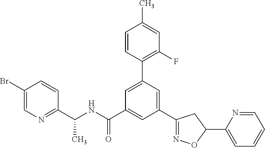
C1(C(NC(=O)C2=CC(C3=NOC(C4=CC=CC=N4)C3)=CC(C3=C(F)C=C(C)C=C3)=C2)C)=NC=C(Br)C=C1
